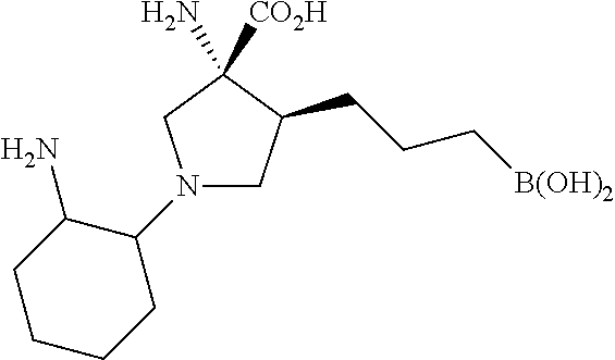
N1(C2C(N)CCCC2)CC(CCC[B(OH)2])C([CO2H])(N)C1
